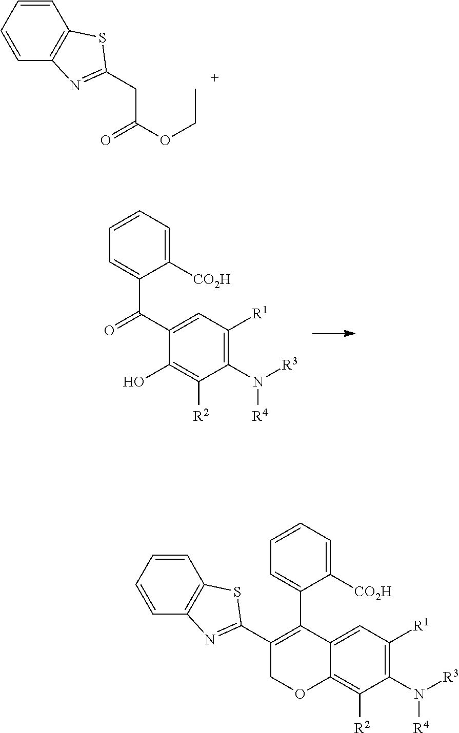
C1=CC=CC2=C1SC(CC(OCC)=O)=N2.C1(N([R3])[R4])=C([R1])C=C(C(=O)C2=CC=CC=C2[CO2H])C(O)=C1[R2].C1(N([R3])[R4])=C([R1])C=C2C(=C1[R2])OCC(C1=NC3=C(S1)C=CC=C3)=C2C1=CC=CC=C1[CO2H]
